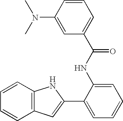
C1=CC2=C(C=C1)C=C(C1=CC=CC=C1NC(C1=CC=CC(N(C)C)=C1)=O)N2
